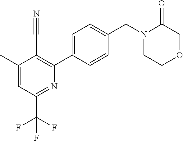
C1CN(CC2=CC=C(C3=C(C#N)C(C)=CC(C(F)(F)F)=N3)C=C2)C(=O)CO1
